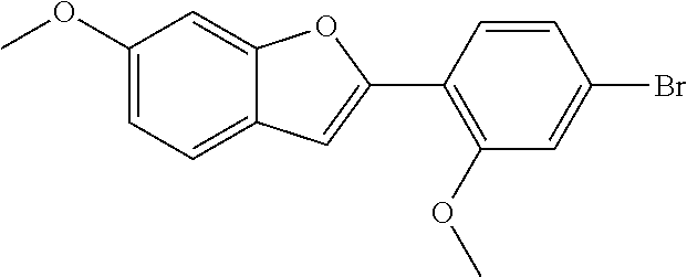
C1(OC)=CC=C2C(=C1)OC(C1=C(OC)C=C(Br)C=C1)=C2
